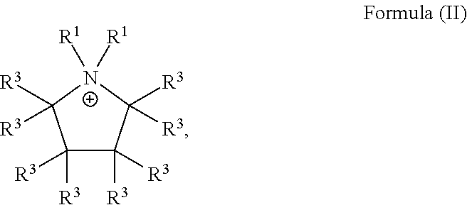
[R3]C1([R3])C([R3])([R3])C([R3])([R3])[N+]([R1])([R1])C1([R3])[R3]
